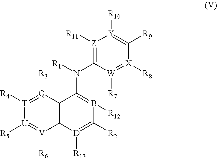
[U]1([R5])=[V]([R6])C2=C([Q]([R3])=[T]1[R4])C(N([R1])C1=[Z]([R11])[Y]([R10])=C([R9])[X]([R8])=[W]1[R7])=B([R12])C([R2])=[D]2[R13]
